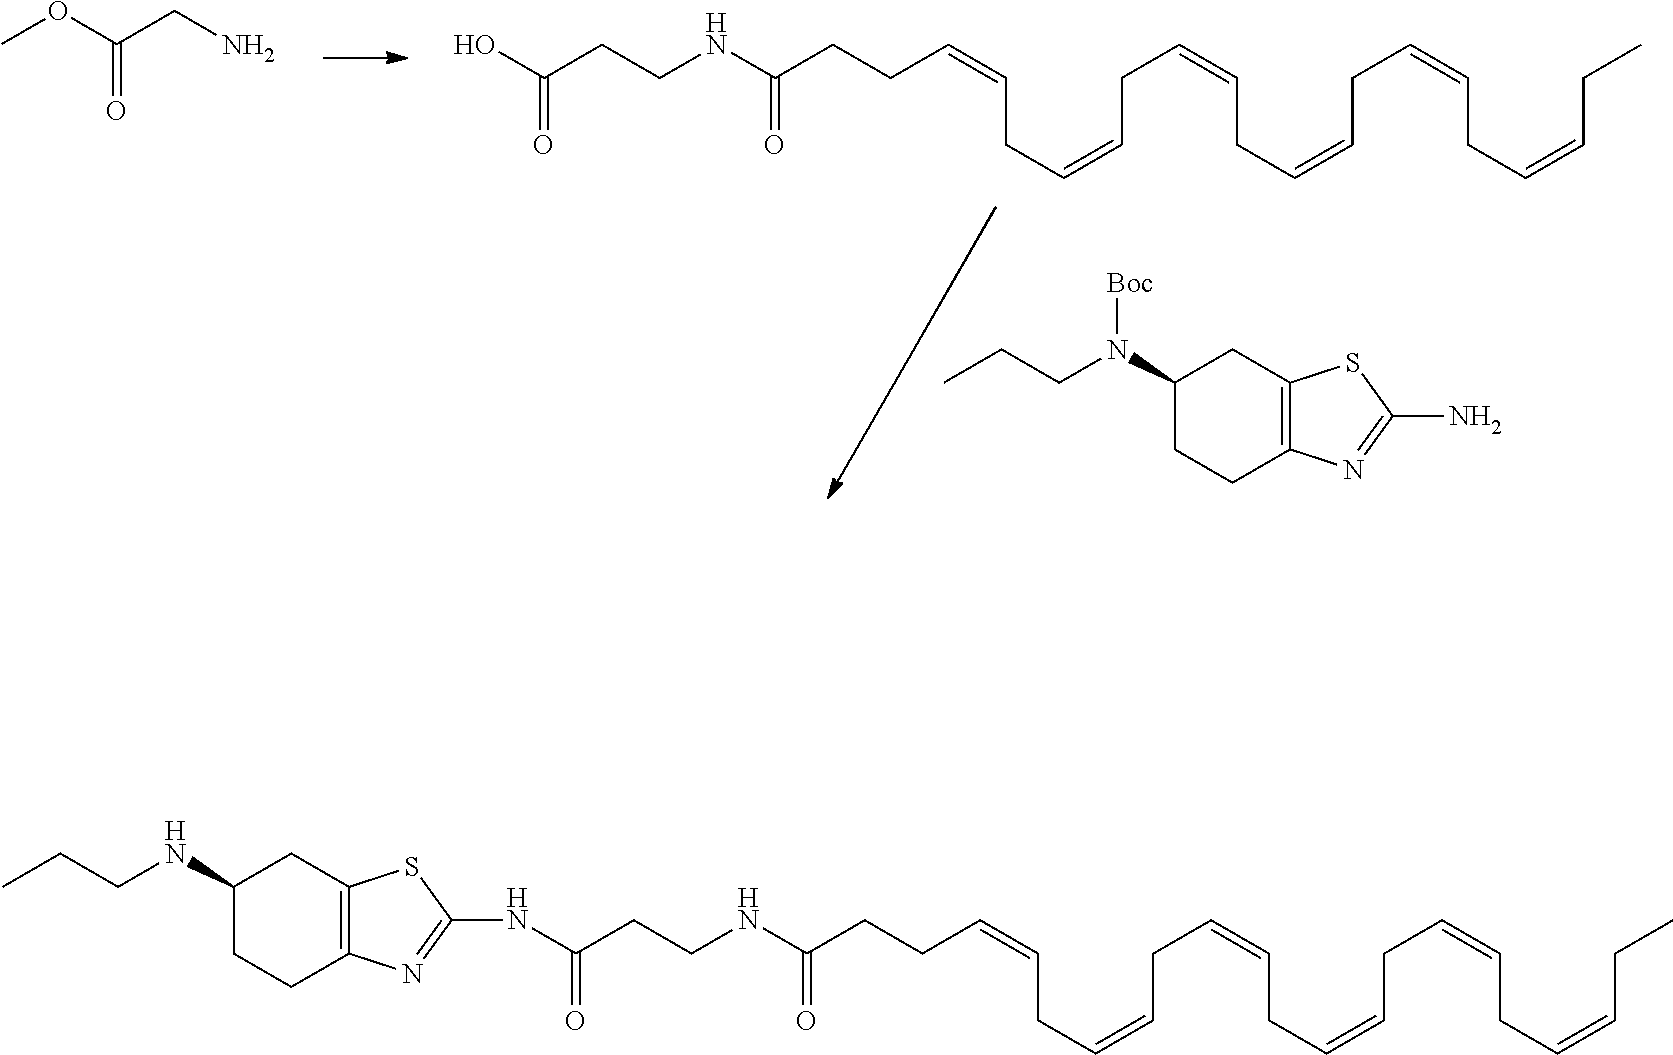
C1(N(CCC)[Boc])CCC2=C(C1)SC(N)=N2.OC(CCNC(=O)CCC=CCC=CCC=CCC=CCC=CCC=CCC)=O.O(C(CN)=O)C.C1(NCCC)CCC2=C(C1)SC(NC(CCNC(=O)CCC=CCC=CCC=CCC=CCC=CCC=CCC)=O)=N2
